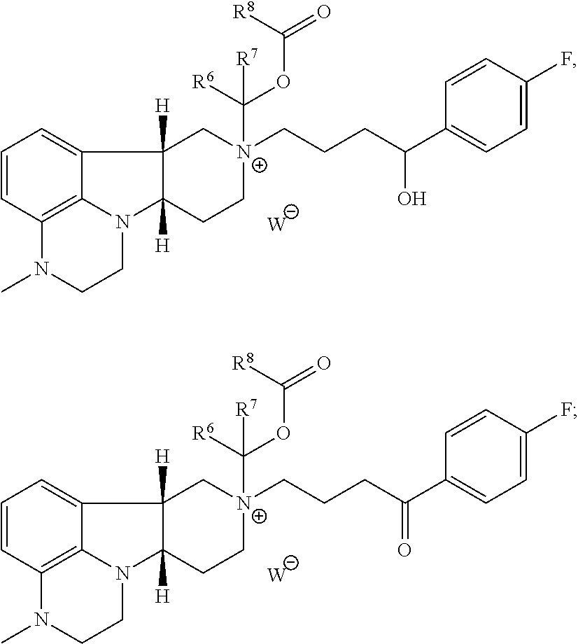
C1=CC2=C3C(=C1)C1([H])C([H])(N3CCN2C)CC[N+](C([R6])(OC(=O)[R8])[R7])(CCCC(C2=CC=C(F)C=C2)O)C1.[W].C1=CC2=C3C(=C1)C1([H])C([H])(N3CCN2C)CC[N+](C([R6])(OC(=O)[R8])[R7])(CCCC(C2=CC=C(F)C=C2)=O)C1.[W]
